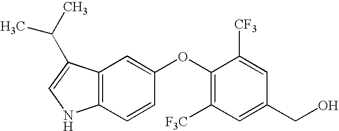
C12=C(C(C(C)C)=CN1)C=C(OC1=C([F3C])C=C(CO)C=C1[CF3])C=C2
